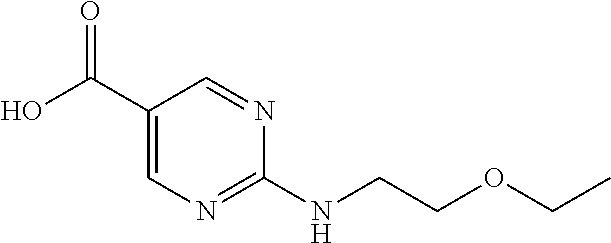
C1(C(O)=O)=CN=C(NCCOCC)N=C1
